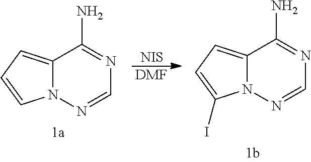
C12=CC=CN1N=CN=C2N.[NIS].[DMF].C12=CC=C(I)N1N=CN=C2N
